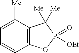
C1=C([Me])C2=C(C=C1)OP(=O)([OEt])C2([Me])[Me]
